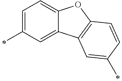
C1=C(C)C=C2C(=C1)OC1=C2C=C(C)C=C1
